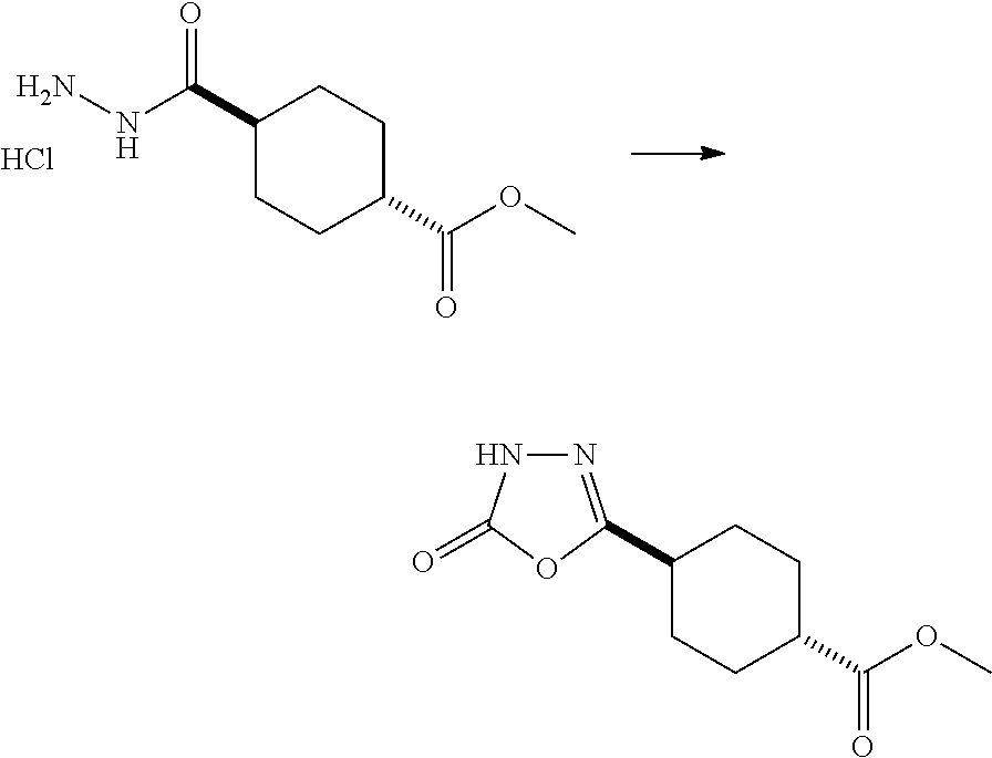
C1(C(NN)=O)CCC(C(OC)=O)CC1.Cl.C1(C2=NNC(=O)O2)CCC(C(OC)=O)CC1
